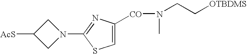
C1N(C2=NC([CO]N(C)CC[OTBDMS])=CS2)CC1[AcS]
